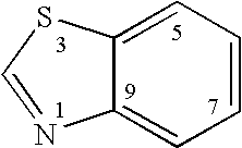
C1=CC=C2C(=C1)SC=N2
